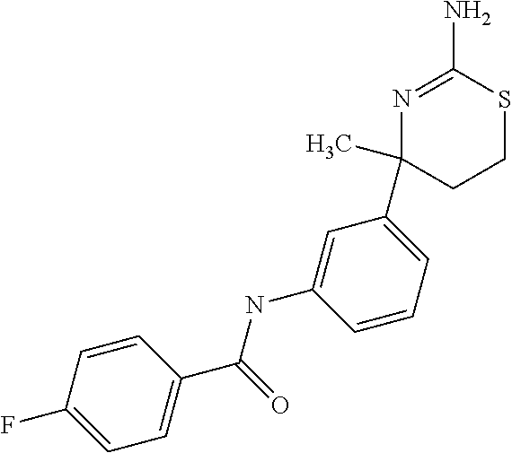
C1(C2=CC=CC(NC(C3=CC=C(F)C=C3)=O)=C2)(C)CCSC(N)=N1
